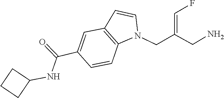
N(C(C1=CC2=C(N(CC(=CF)CN)C=C2)C=C1)=O)C1CCC1
